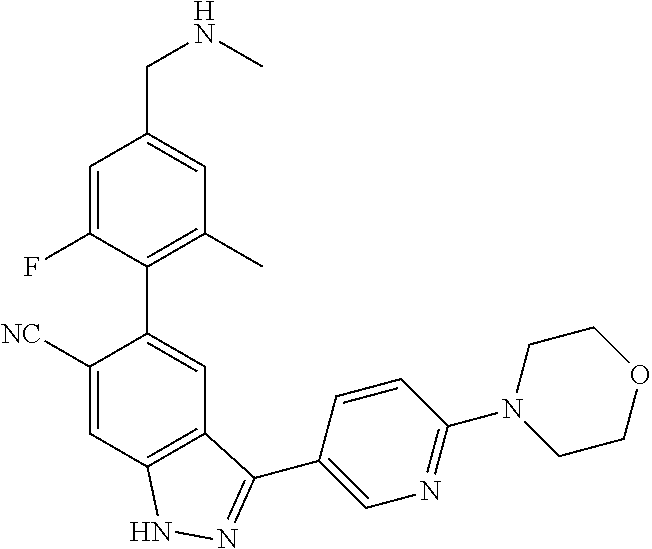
C1=C(F)C(C2=CC3=C(C=C2[NC])NN=C3C2=CN=C(N3CCOCC3)C=C2)=C(C)C=C1CNC
